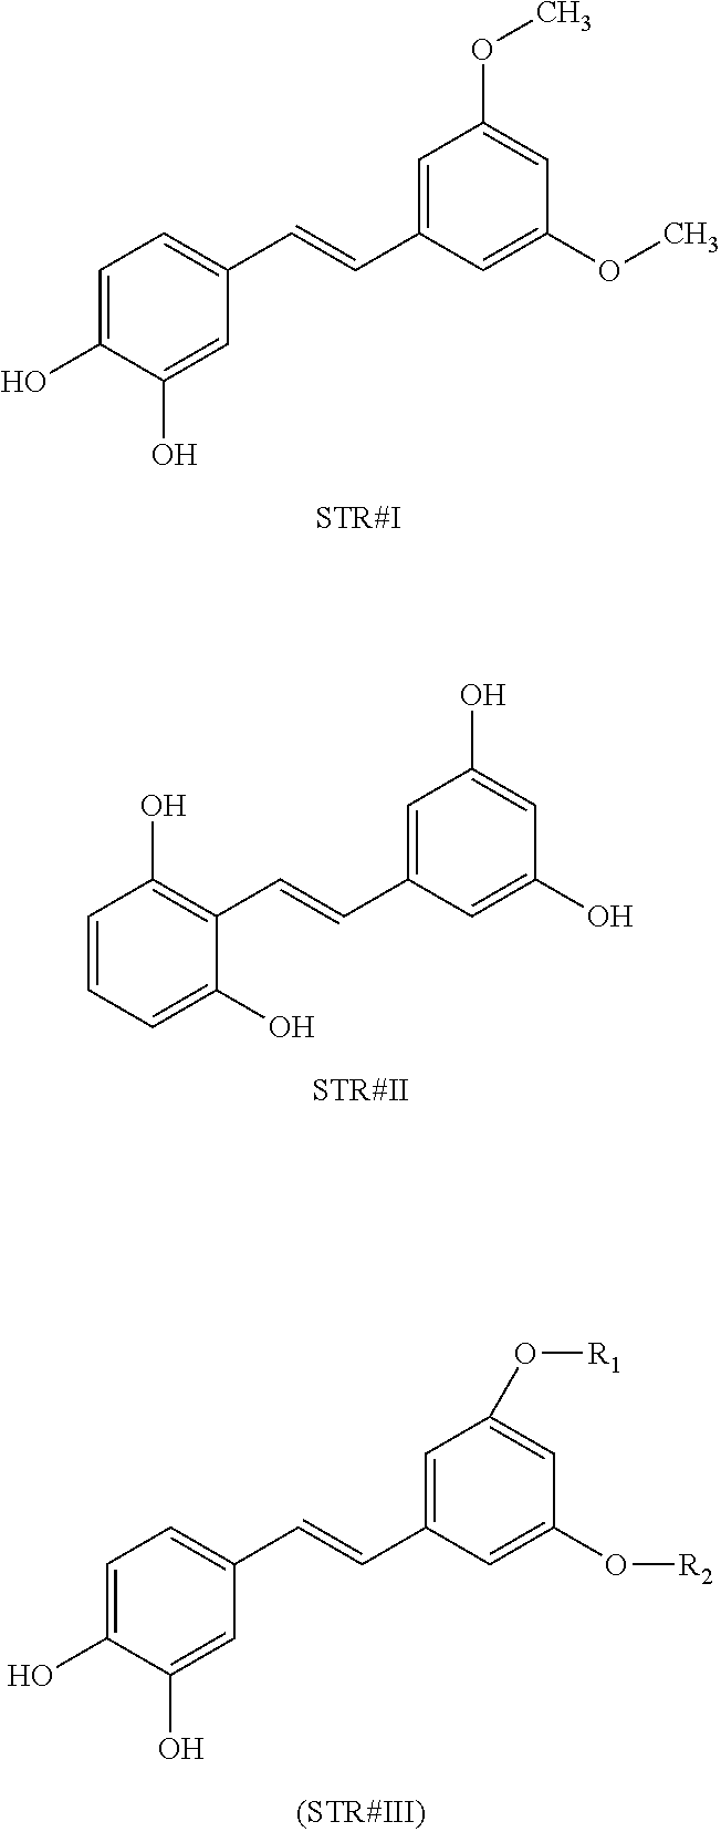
C1=C(O)C(O)=CC(C=CC2=CC(OC)=CC(OC)=C2)=C1.C1=CC=C(O)C(C=CC2=CC(O)=CC(O)=C2)=C1O.C1=C(O)C(O)=CC(C=CC2=CC(O[R1])=CC(O[R2])=C2)=C1
